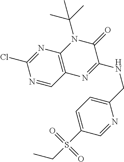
N1=CC2=C(N=C1Cl)N(C(C)(C)C)C(=O)C(NCC1=CC=C(S(CC)(=O)=O)C=N1)=N2
